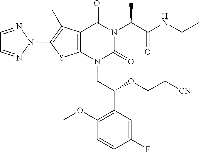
C12=C(N(CC(C3=C(OC)C=CC(F)=C3)OCC[CN])C(=O)N(C(C(NCC)=O)C)C1=O)SC(N1N=CC=N1)=C2C
